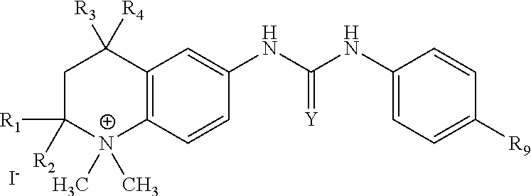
C1C([R1])([R2])[N+](C)(C)C2=C(C1([R3])[R4])C=C(NC(NC1=CC=C([R9])C=C1)=[Y])C=C2.[I-]
